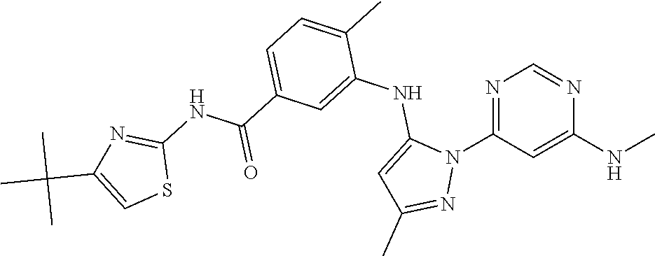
N1=C(N2C(NC3=CC(C(NC4=NC(C(C)(C)C)=CS4)=O)=CC=C3C)=CC(C)=N2)C=C(NC)N=C1
